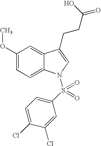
C1(OC)=CC=C2C(=C1)C(CCC(=O)O)=CN2S(C1=CC=C(Cl)C(Cl)=C1)(=O)=O
